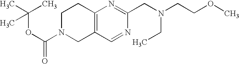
C(OC(=O)N1CC2=C(CC1)N=C(CN(CCOC)CC)N=C2)(C)(C)C
